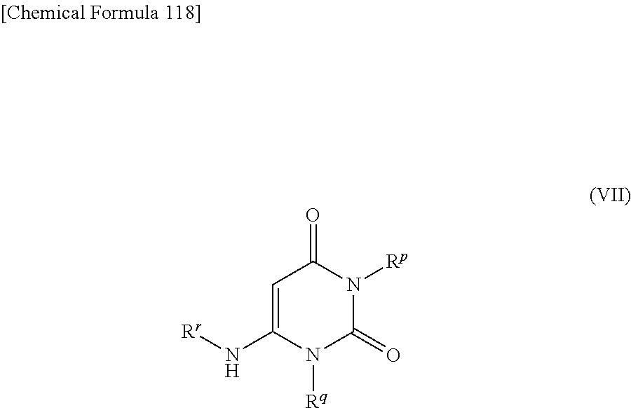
C1=C(N[Rr])N([Rq])C(=O)N([Rp])C1=O
